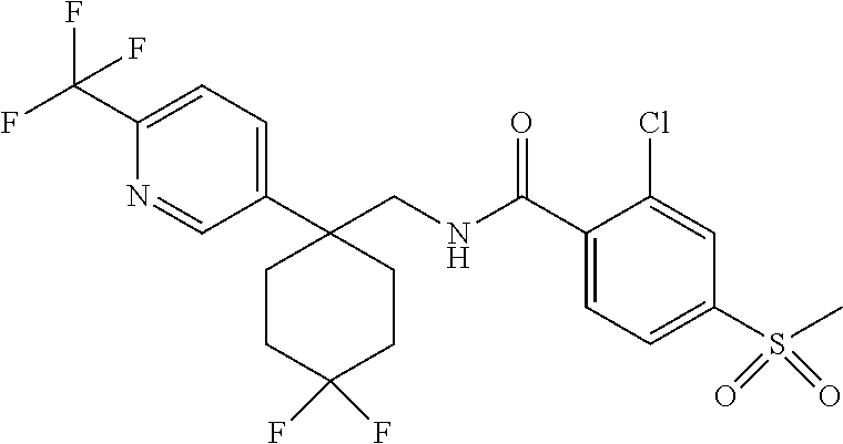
C1(C(F)(F)F)=CC=C(C2(CNC(C3=CC=C(S(C)(=O)=O)C=C3Cl)=O)CCC(F)(F)CC2)C=N1
